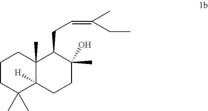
C1CC(C)(C)C2([H])C(C)(C1)C(CC=C(CC)C)C(O)(C)CC2
